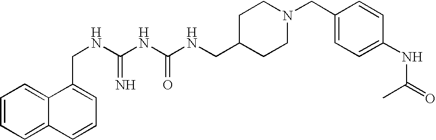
C1=CC=C2C(=C1)C(CNC(NC(NCC1CCN(CC3=CC=C(NC(=O)C)C=C3)CC1)=O)=N)=CC=C2
